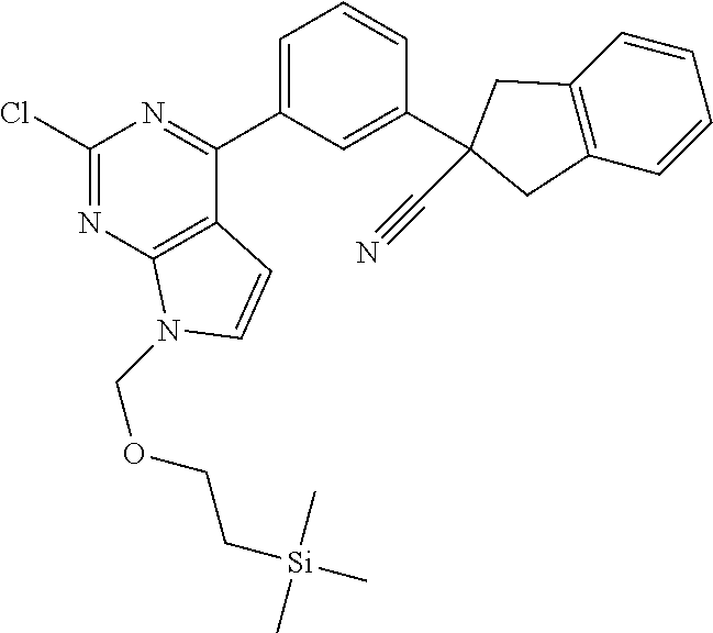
C1=C(C2=NC(Cl)=NC3=C2C=CN3COCC[Si](C)(C)C)C=C(C2(C#N)CC3=C(C=CC=C3)C2)C=C1
